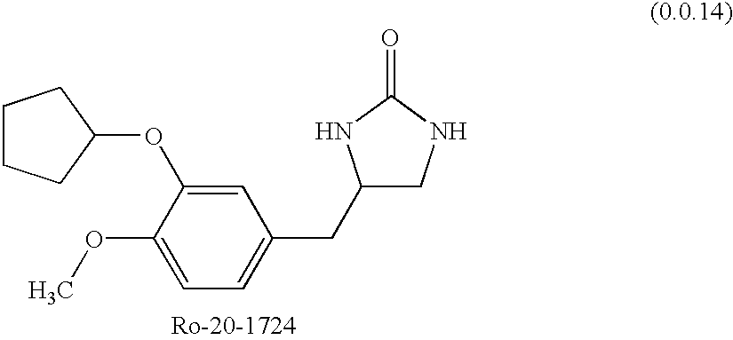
C1(OC)=CC=C(CC2CNC(=O)N2)C=C1OC1CCCC1
